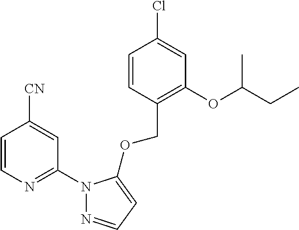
C1=CC(COC2=CC=NN2C2=NC=CC([CN])=C2)=C(OC(CC)C)C=C1Cl
